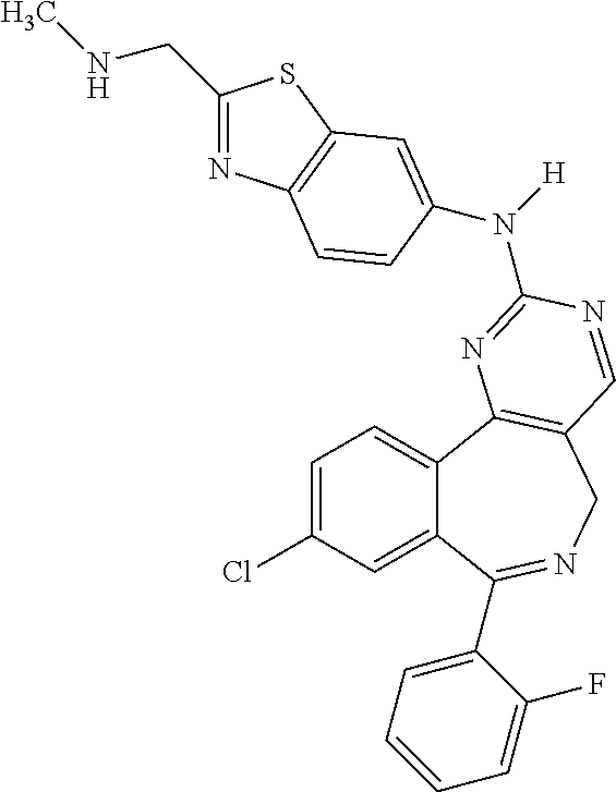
C1=C(Cl)C=C2C(=C1)C1=C(CN=C2C2=CC=CC=C2F)C=NC(N([H])C2=CC3=C(N=C(CNC)S3)C=C2)=N1
